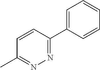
N1=C(C2=CC=CC=C2)C=CC(C)=N1
